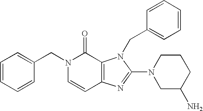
C1=CC(CN2C=CC3=C(C2=O)N(CC2=CC=CC=C2)C(N2CC(N)CCC2)=N3)=CC=C1
